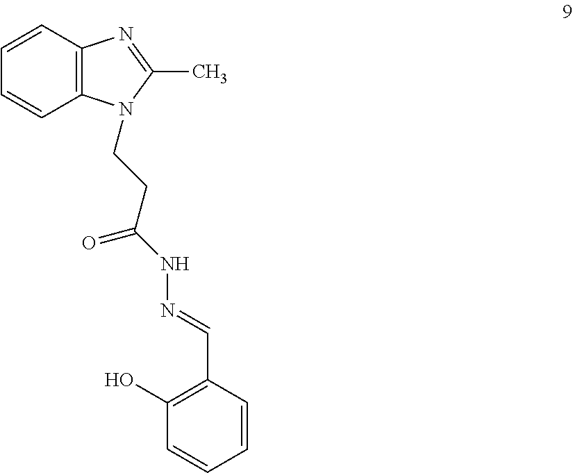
C1=CC2=C(C=C1)N=C(C)N2CCC(NN=CC1=C(O)C=CC=C1)=O
